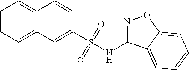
C12=CC=CC=C1C=C(S(NC1=NOC3=CC=CC=C13)(=O)=O)C=C2
